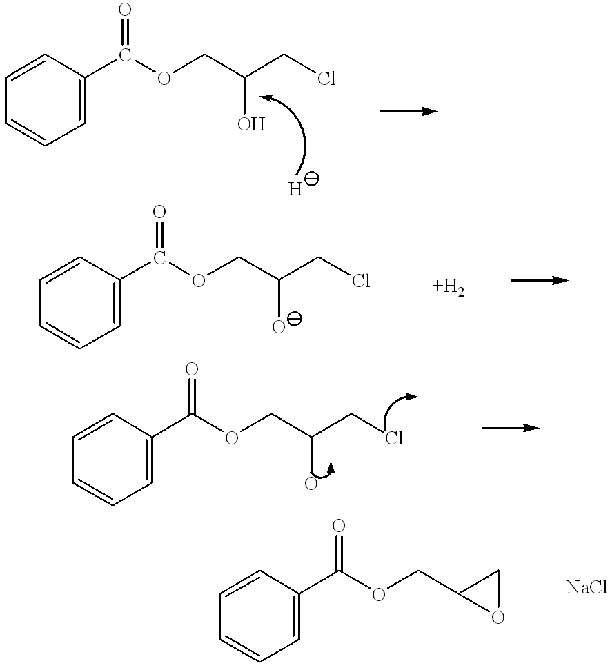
C1=CC=C(C(OCC(CCl)O)=O)C=C1.C1=CC=C(C(OCC2CO2)=O)C=C1.C1=CC=C(C(OCC(CCl)O)=O)C=C1.C1=CC=C(C(OCC(CCl)O)=O)C=C1
